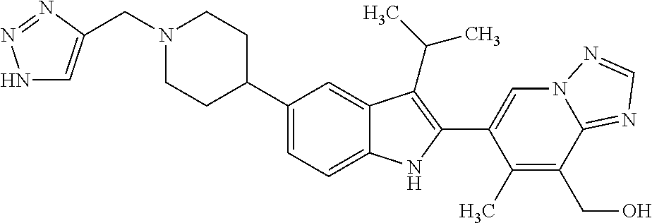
N1(CC2=CNN=N2)CCC(C2=CC=C3C(=C2)C(C(C)C)=C(C2=CN4C(=NC=N4)C(CO)=C2C)N3)CC1
